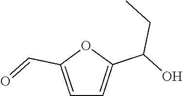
O=CC1=CC=C(C(O)CC)O1
